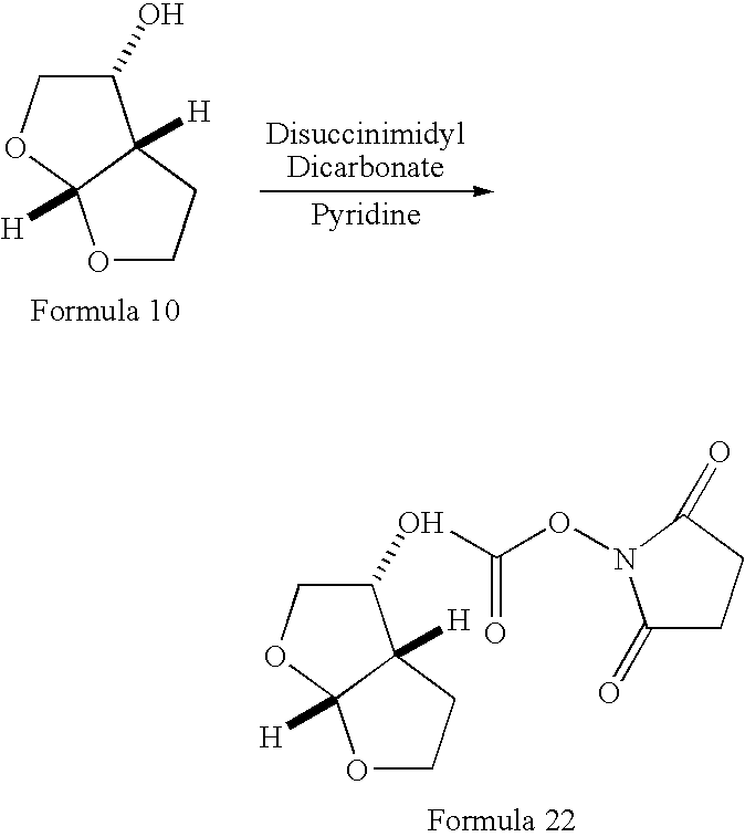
O1CCC2([H])C1([H])OCC2OC(ON1C(=O)CCC1=O)=O.O1CCC2([H])C1([H])OCC2O
